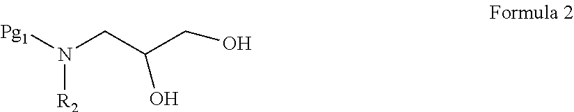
[Pg1]N(CC(CO)O)[R2]
